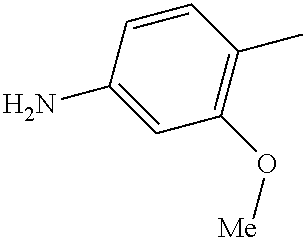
C1(N)=CC(O[Me])=C(C)C=C1
